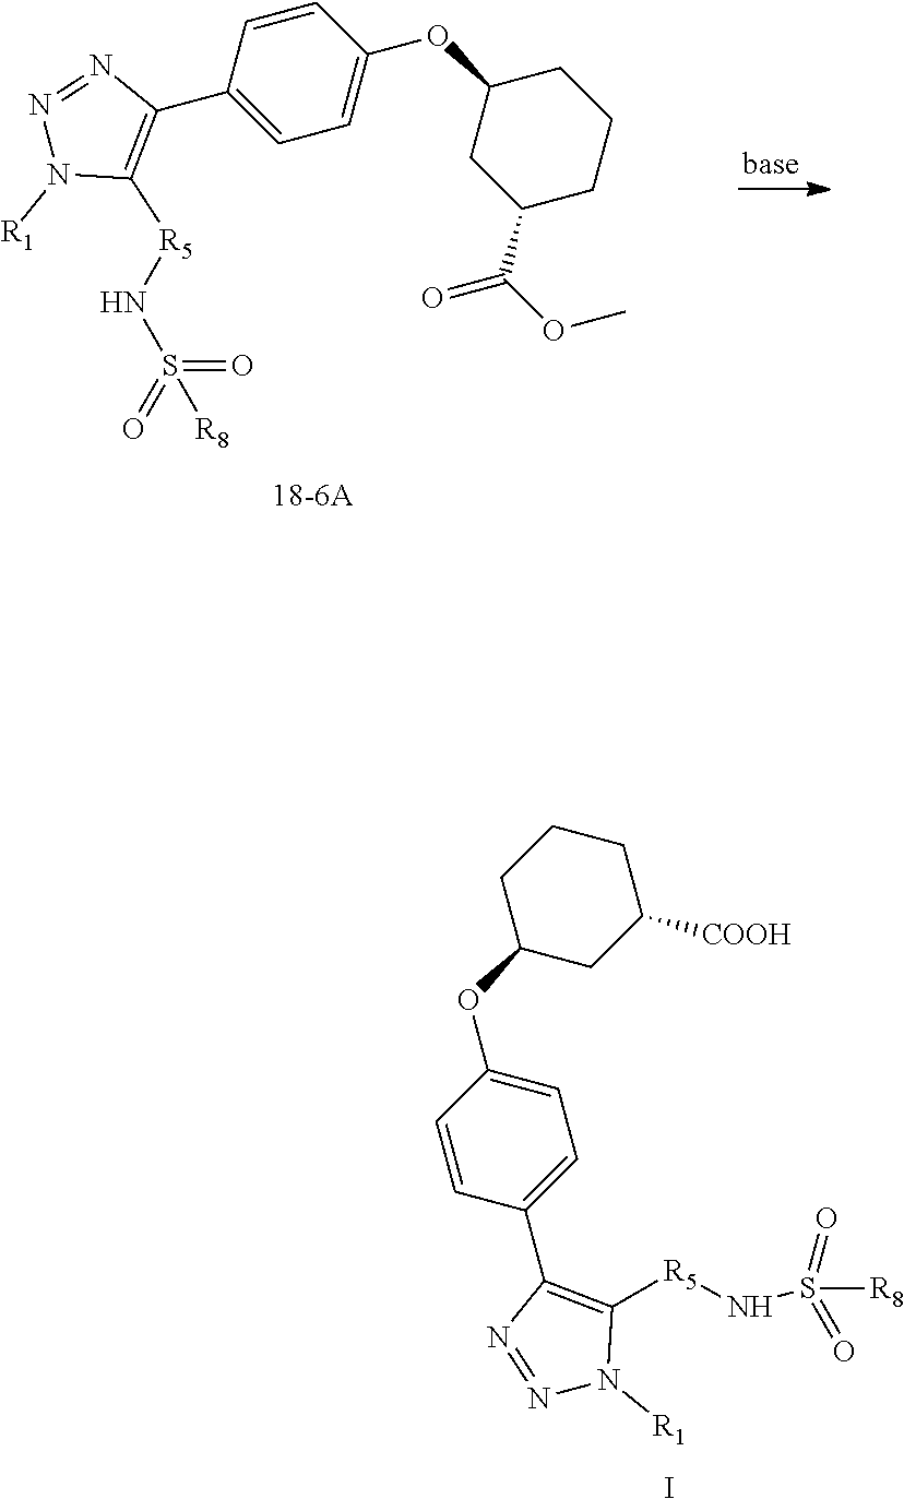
C1C(OC2=CC=C(C3=C([R5]NS(=O)([R8])=O)N([R1])N=N3)C=C2)CC([COOH])CC1.I.C1=C(C2=C([R5]NS(=O)([R8])=O)N([R1])N=N2)C=CC(OC2CC(C(=O)OC)CCC2)=C1
